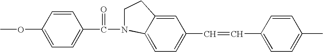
COC1=CC=C(C(=O)N2C3=CC=C(C=CC4=CC=C(C)C=C4)C=C3CC2)C=C1
